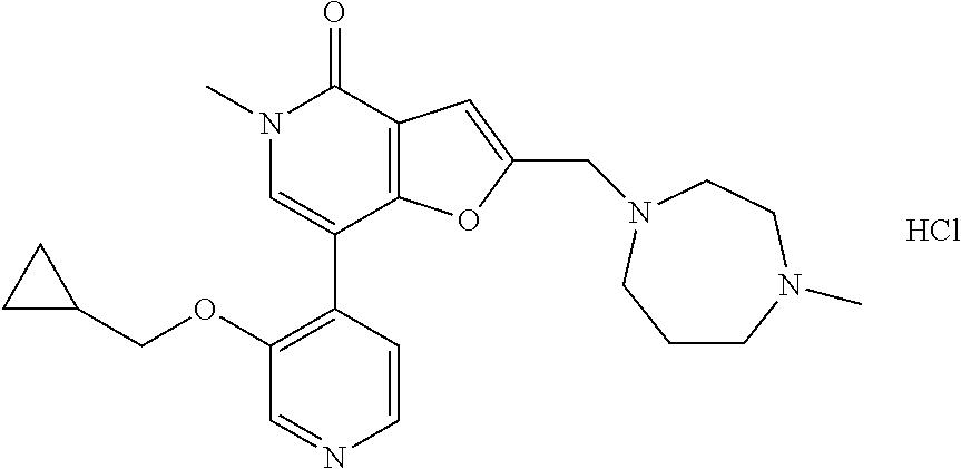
Cl.C1(OCC2CC2)=C(C2=CN(C)C(=O)C3=C2OC(CN2CCN(C)CCC2)=C3)C=CN=C1
